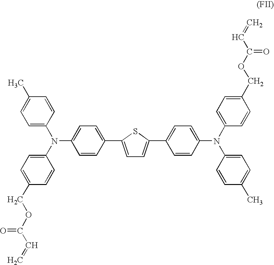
C1=C(N(C2=CC=C(COC(C=C)=O)C=C2)C2=CC=C(C3=CC=C(C4=CC=C(N(C5=CC=C(COC(C=C)=O)C=C5)C5=CC=C(C)C=C5)C=C4)S3)C=C2)C=CC(C)=C1
